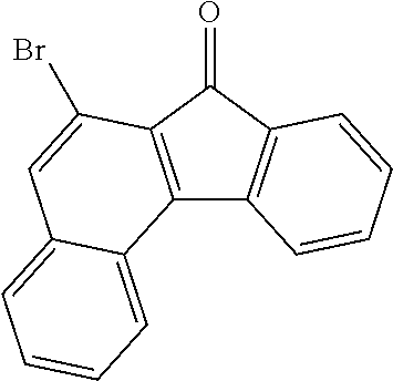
C12=C(C(=O)C3=C1C=CC=C3)C(Br)=CC1=CC=CC=C21
